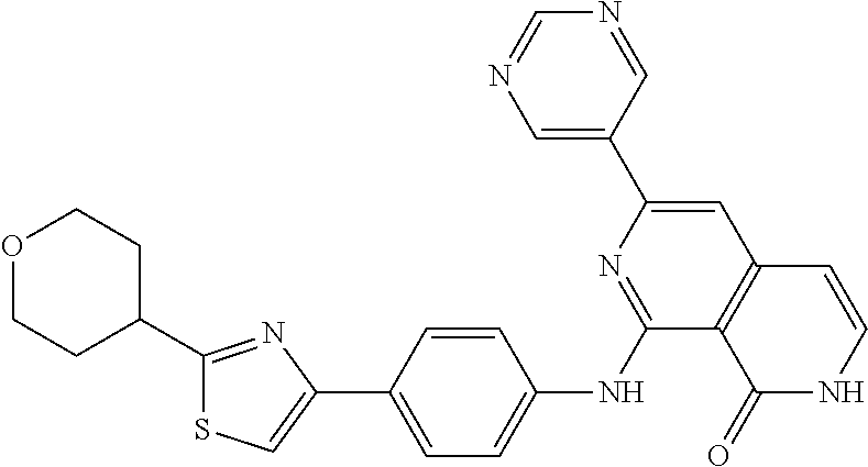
C1(C2=CC3=C(C(NC4=CC=C(C5=CSC(C6CCOCC6)=N5)C=C4)=N2)C(=O)NC=C3)=CN=CN=C1
